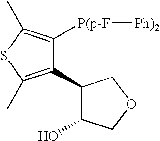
C1(C2=C(C)SC(C)=C2[P(p-F][Ph)2])C(O)COC1
